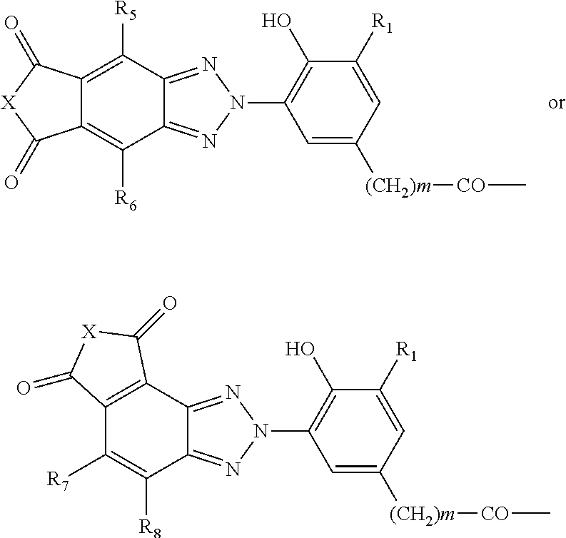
C12=C([R5])C3=NN(C4=C(O)C([R1])=CC([(CH2)m][CO]C)=C4)N=C3C([R6])=C1C(=O)[X]C2=O.C12=C(C3=NN(C4=C(O)C([R1])=CC([(CH2)m][CO]C)=C4)N=C3C([R8])=C1[R7])C(=O)[X]C2=O
